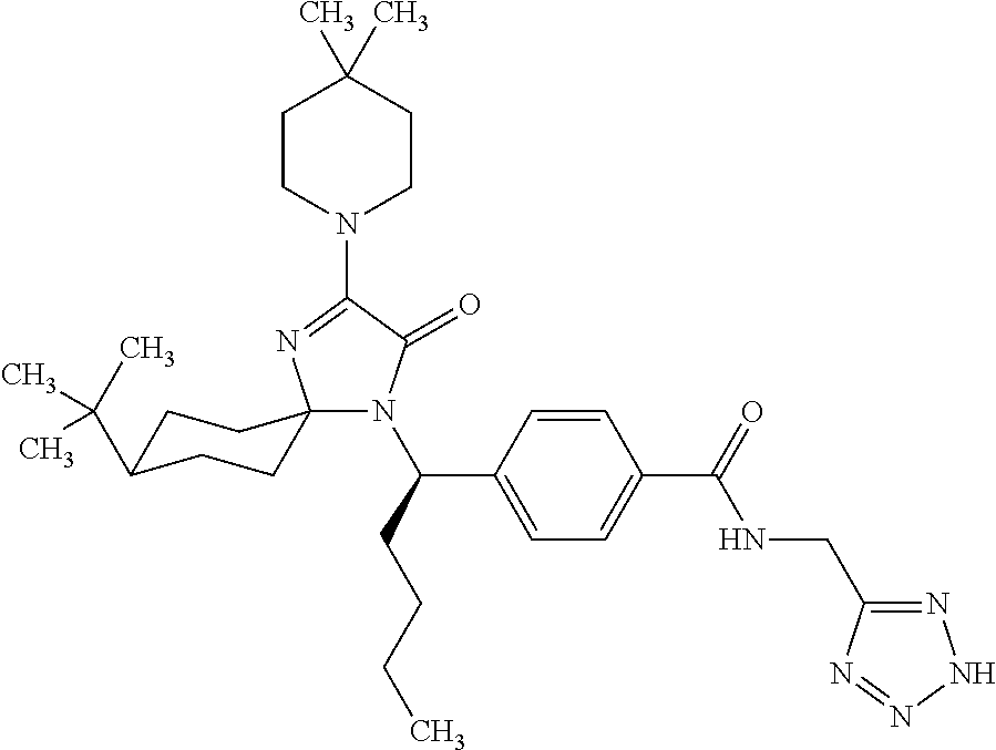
N1(C(CCCC)C2=CC=C(C(=O)NCC3=NNN=N3)C=C2)C(=O)C(N2CCC(C)(C)CC2)=NC12CCC(C(C)(C)C)CC2
